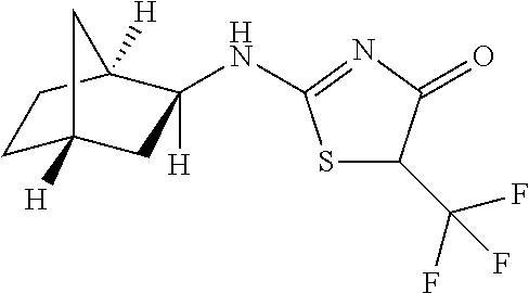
C1C2([H])CC([H])(NC3=NC(=O)C(C(F)(F)F)S3)C([H])(C1)C2
